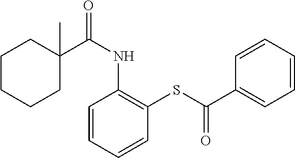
C1(C(NC2=C(SC(C3=CC=CC=C3)=O)C=CC=C2)=O)(C)CCCCC1
